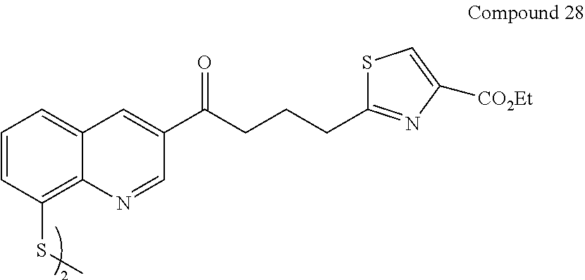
C1=CC(SC)=C2C(=C1)C=C(C(CCCC1=NC([CO2Et])=CS1)=O)C=N2
